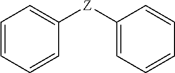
C1=CC=CC([Z]C2=CC=CC=C2)=C1
